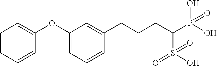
C1=CC=CC(OC2=CC=CC(CCCC(P(O)(O)=O)S(O)(=O)=O)=C2)=C1
